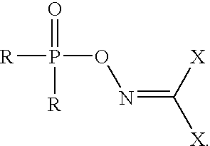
[R]P(=O)([R])ON=C([X])[X]
